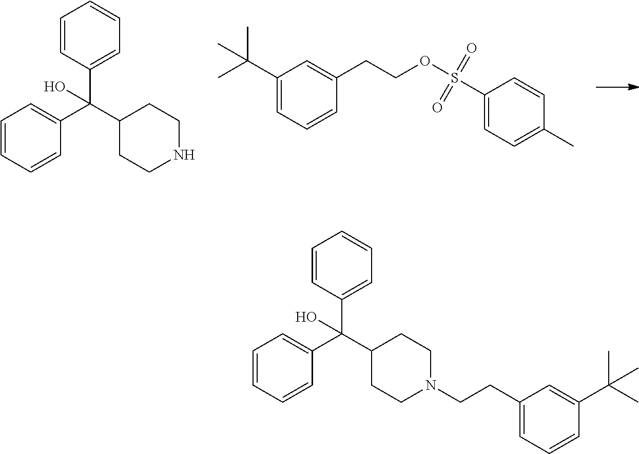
C1=C(C(C)(C)C)C=C(CCOS(C2=CC=C(C)C=C2)(=O)=O)C=C1.C1=CC(C(C2CCNCC2)(C2=CC=CC=C2)O)=CC=C1.C1=CC(C(C2CCN(CCC3=CC=CC(C(C)(C)C)=C3)CC2)(C2=CC=CC=C2)O)=CC=C1
